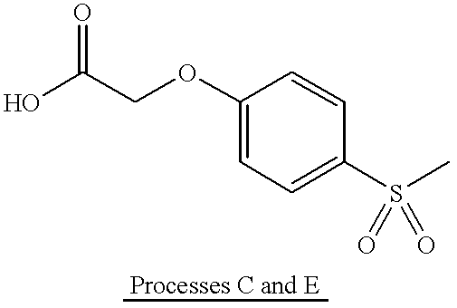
C(OC1=CC=C(S(C)(=O)=O)C=C1)C(=O)O
